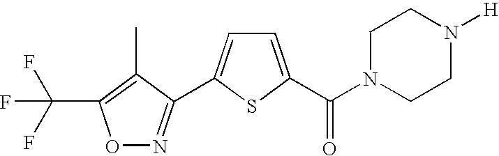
C1=C(C(N2CCN([H])CC2)=O)SC(C2=NOC(C(F)(F)F)=C2C)=C1
